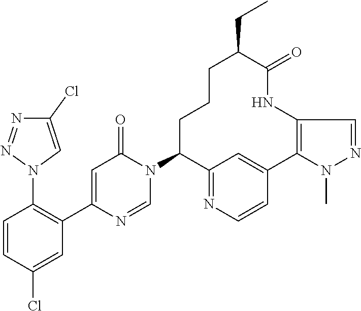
C1=C(C2=C(N3C=C(Cl)N=N3)C=CC(Cl)=C2)N=CN(C2C3=NC=CC(=C3)C3=C(NC(=O)C(CC)CCC2)C=NN3C)C1=O
